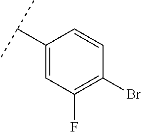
C1(C(C)C)=CC(F)=C(Br)C=C1
